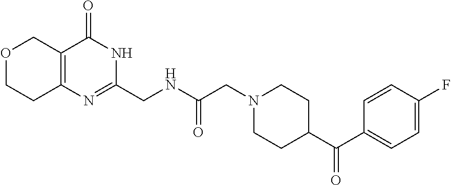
C1=C(F)C=CC(C(C2CCN(CC(NCC3=NC4=C(C(=O)N3)COCC4)=O)CC2)=O)=C1
